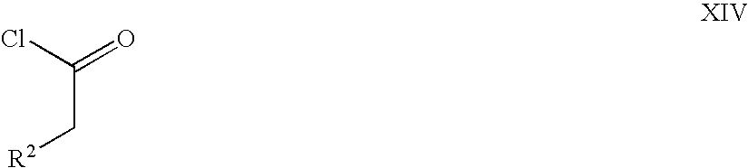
C(C[R2])(Cl)=O
